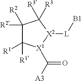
C1([R2])([R2])C([R1])([R1])[X1](C([A3])=O)[X2]([L][B1])C1([R3])[R3]
